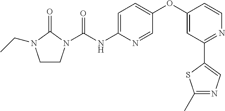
C1CN(C(NC2=CC=C(OC3=CC(C4=CN=C(C)S4)=NC=C3)C=N2)=O)C(=O)N1CC
